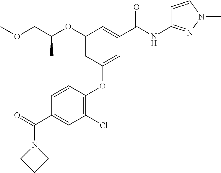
C1(OC(COC)C)=CC(OC2=C(Cl)C=C(C(=O)N3CCC3)C=C2)=CC(C(NC2=NN(C)C=C2)=O)=C1
